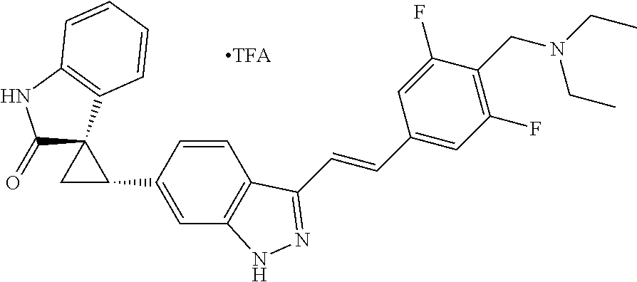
C1(=O)C2(C3=C(N1)C=CC=C3)CC2C1=CC2=C(C(C=CC3=CC(F)=C(CN(CC)CC)C(F)=C3)=NN2)C=C1
